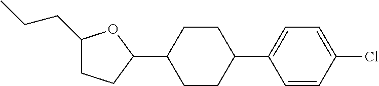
C1(CCC)CCC(C2CCC(C3=CC=C(Cl)C=C3)CC2)O1
